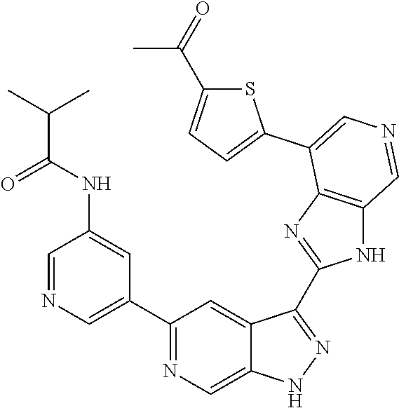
C1(C2=CN=CC(NC(=O)C(C)C)=C2)=NC=C2C(=C1)C(C1=NC3=C(N1)C=NC=C3C1=CC=C(C(C)=O)S1)=NN2
